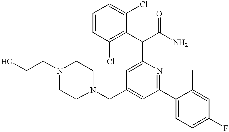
N1(CC2=CC(C3=CC=C(F)C=C3C)=NC(C(C3=C(Cl)C=CC=C3Cl)C(N)=O)=C2)CCN(CCO)CC1
